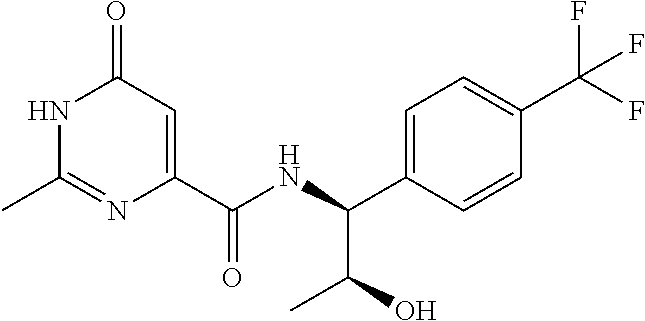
C1(C)=NC(C(NC(C2=CC=C(C(F)(F)F)C=C2)C(C)O)=O)=CC(=O)N1
